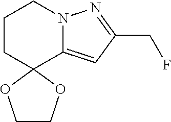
C1CC2(C3=CC(CF)=NN3C1)OCCO2
